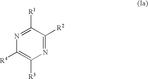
C1([R1])=NC([R4])=C([R3])N=C1[R2]
